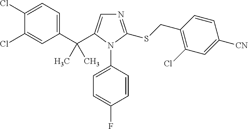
C1(C(C2=CN=C(SCC3=C(Cl)C=C([CN])C=C3)N2C2=CC=C(F)C=C2)(C)C)=CC=C(Cl)C(Cl)=C1
